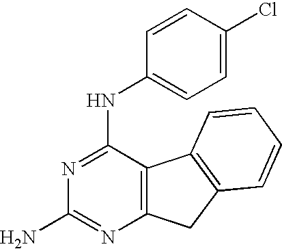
N1=C(NC2=CC=C(Cl)C=C2)C2=C(N=C1N)CC1=C2C=CC=C1
